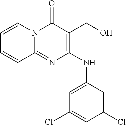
C1(Cl)=CC(Cl)=CC(NC2=C(CO)C(=O)N3C(=N2)C=CC=C3)=C1
